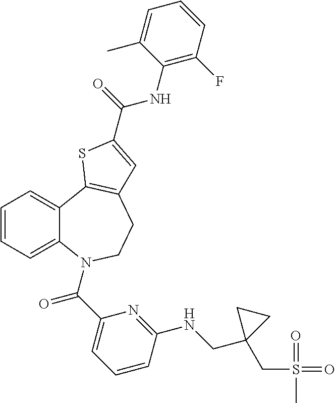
C1=CC=C2C(=C1)C1=C(CCN2C(C2=CC=CC(NCC3(CS(=O)(=O)C)CC3)=N2)=O)C=C(C(=O)NC2=C(F)C=CC=C2C)S1
